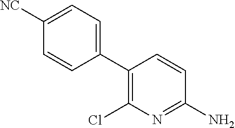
ClC1=C(C2=CC=C([NC])C=C2)C=CC(N)=N1
